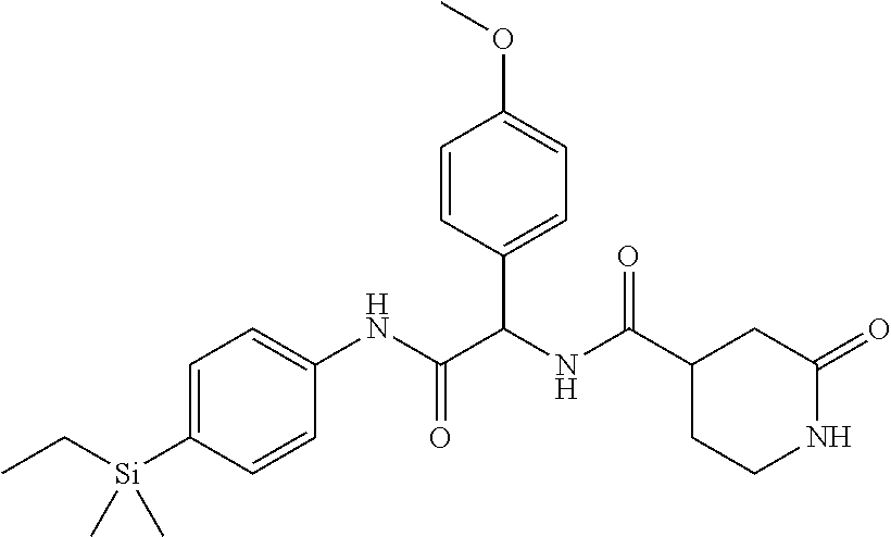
C1=C([Si](C)(C)CC)C=CC(NC(C(NC(=O)C2CCNC(=O)C2)C2=CC=C(OC)C=C2)=O)=C1
